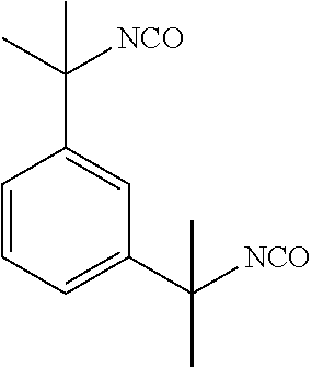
C1=CC=C(C([NCO])(C)C)C=C1C(C)([NCO])C
